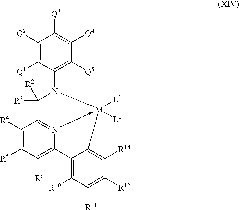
C1([R4])=C([R5])C([R6])=C2N3->[M]([L1])([L2])(N(C4=C([Q5])C([Q4])=C([Q3])C([Q2])=C4[Q1])C([R3])([R2])C=31)C1=C([R13])C([R12])=C([R11])C([R10])=C21
